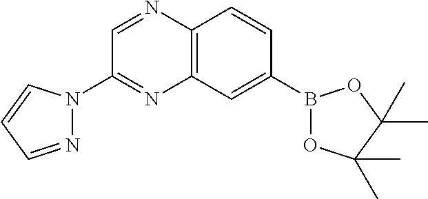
C12=C(C=C(B3OC(C)(C)C(C)(C)O3)C=C1)N=C(N1N=CC=C1)C=N2
